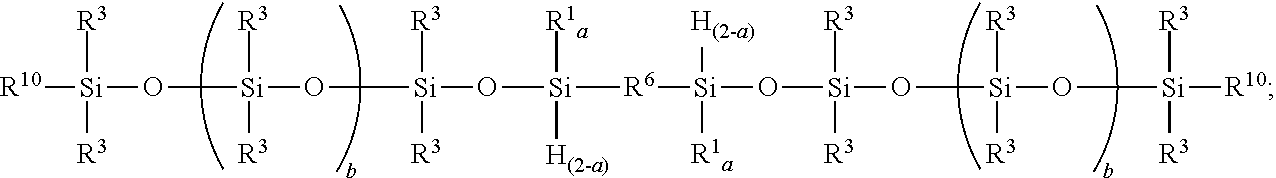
[R10][Si](O[Si](O[Si](O[Si]([R6][Si](O[Si](O[Si](O[Si]([R3])([R3])[R10])([R3])[R3])([R3])[R3])([H(2-a)])[R1a])([R1a])[H(2-a)])([R3])[R3])([R3])[R3])([R3])[R3]
